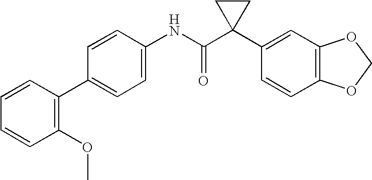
C1=CC(NC(C2(C3=CC4=C(C=C3)OCO4)CC2)=O)=CC=C1C1=C(OC)C=CC=C1
